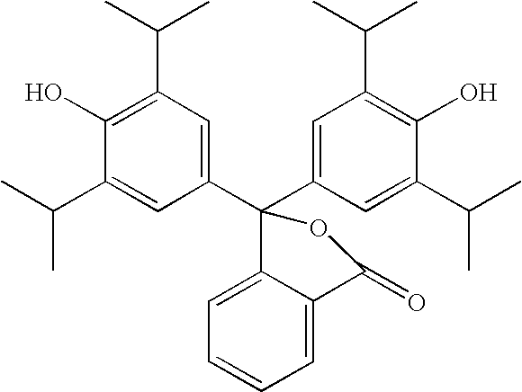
C1(C(C)C)=C(O)C(C(C)C)=CC(C2(C3=CC(C(C)C)=C(O)C(C(C)C)=C3)C3=CC=CC=C3C(=O)O2)=C1
